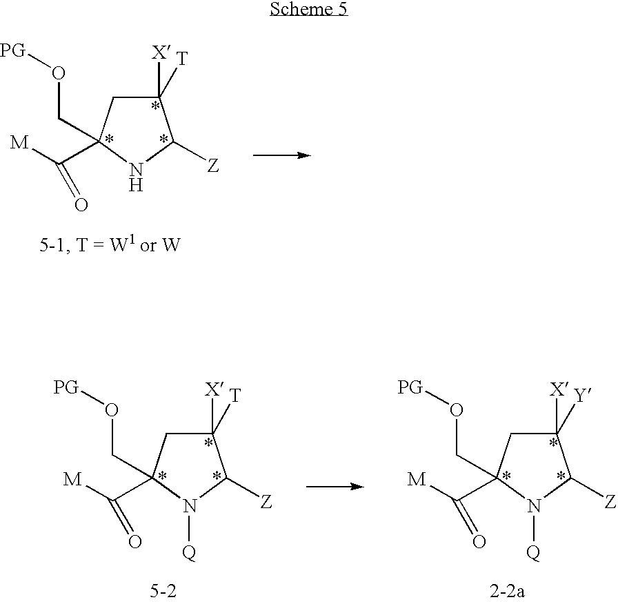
O(CC1(C([M])=O)CC([T])([X])C([Z])N1)[PG].O(CC1(C([M])=O)CC([T])([X])C([Z])N1[Q])[PG].O(CC1(C([M])=O)CC([Y])([X])C([Z])N1[Q])[PG]
